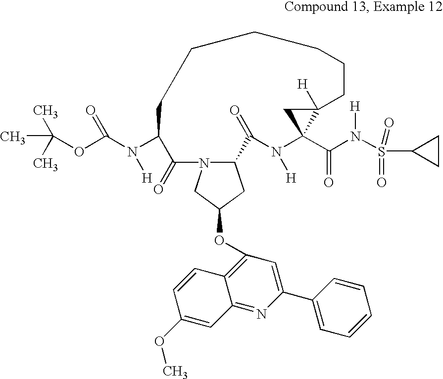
C12CC(OC3=C4C(=NC(C5=CC=CC=C5)=C3)C=C(OC)C=C4)CN1C(=O)C(N(C(OC(C)(C)C)=O)[H])CCCCCCC1([H])C(C(N(S(C3CC3)(=O)=O)[H])=O)(N([H])C2=O)C1
